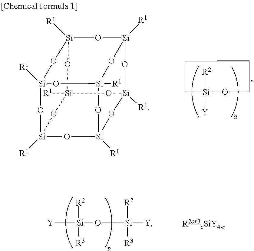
[Si]1([R2])([Y])OCCCC1.[Si]12([R1])O[Si]3([R1])O[Si]4([R1])O[Si]5([R1])O[Si]([R1])(O3)O[Si]([R1])(O1)O[Si]([R1])(O[Si]([R1])(O2)O4)O5.[Y][Si](O[Si]([Y])([R2])[R3])([R2])[R3]
